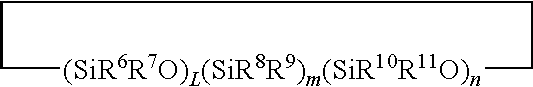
C1[(SiR6R7O)L(SiR8R9)m(SiR10R11O)n]CCC1
